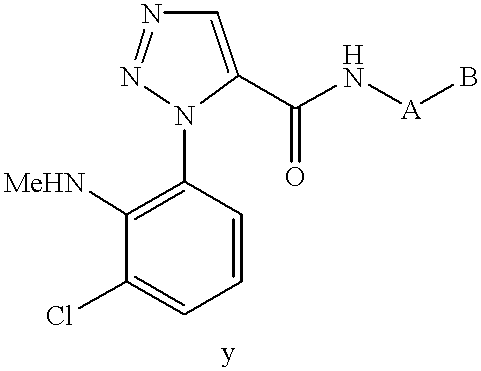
C1=CC=C(Cl)C([MeHN])=C1N1N=NC=C1C(=O)N[A]B
